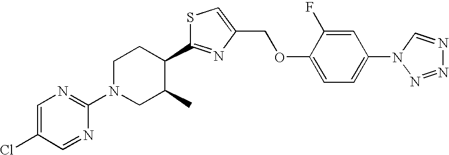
C1=C(Cl)C=NC(N2CC(C)C(C3=NC(COC4=CC=C(N5N=NN=C5)C=C4F)=CS3)CC2)=N1
